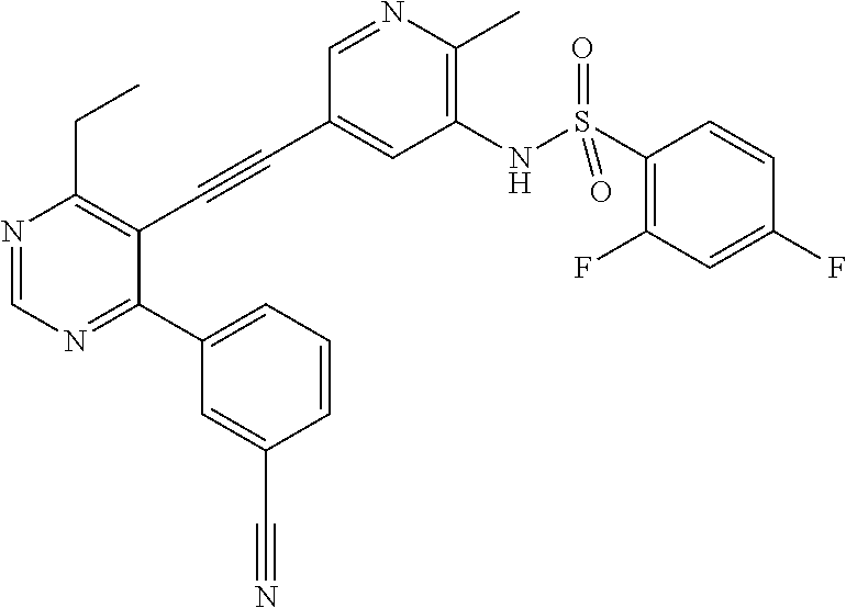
N1=CN=C(C2=CC=CC(C#N)=C2)C(C#CC2=CC(NS(C3=C(F)C=C(F)C=C3)(=O)=O)=C(C)N=C2)=C1CC
